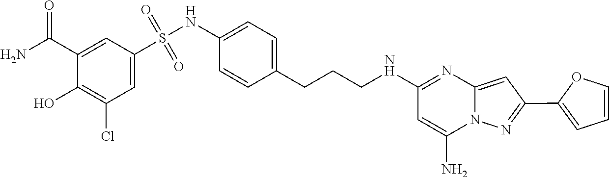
C1(NCCCC2=CC=C(NS(C3=CC(Cl)=C(O)C(C(N)=O)=C3)(=O)=O)C=C2)=NC2=CC(C3=CC=CO3)=NN2C(N)=C1
